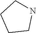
N1CCCC1
